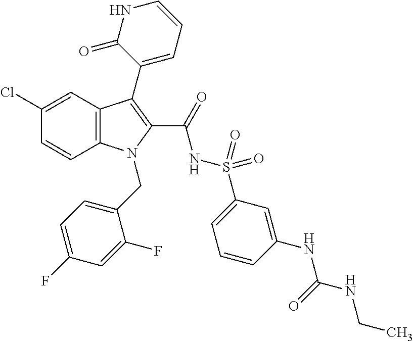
C1(Cl)=CC2=C(C=C1)N(CC1=CC=C(F)C=C1F)C(C(=O)NS(=O)(=O)C1=CC=CC(NC(NCC)=O)=C1)=C2C1=CC=CNC1=O
